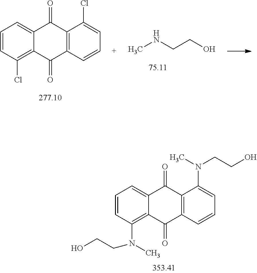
C1=CC(N(C)CCO)=C2C(=C1)C(=O)C1=C(C2=O)C=CC=C1N(CCO)C.C1=CC(Cl)=C2C(=C1)C(=O)C1=C(C2=O)C=CC=C1Cl.CNCCO
